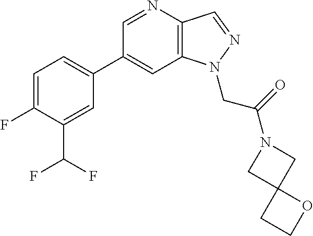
C1(C2=CC=C(F)C(C(F)F)=C2)=CC2=C(C=NN2CC(=O)N2CC3(C2)CCO3)N=C1
